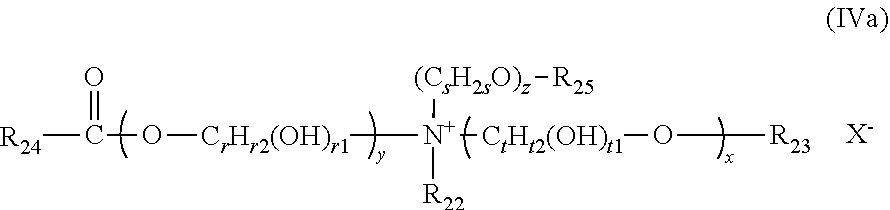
[R24]C(=O)O[CrHr2(OH)r1]C[N+]([(CsH2sO)z][R25])([R22])[CtHt2(OH)t1]OC[R23].[X-]
